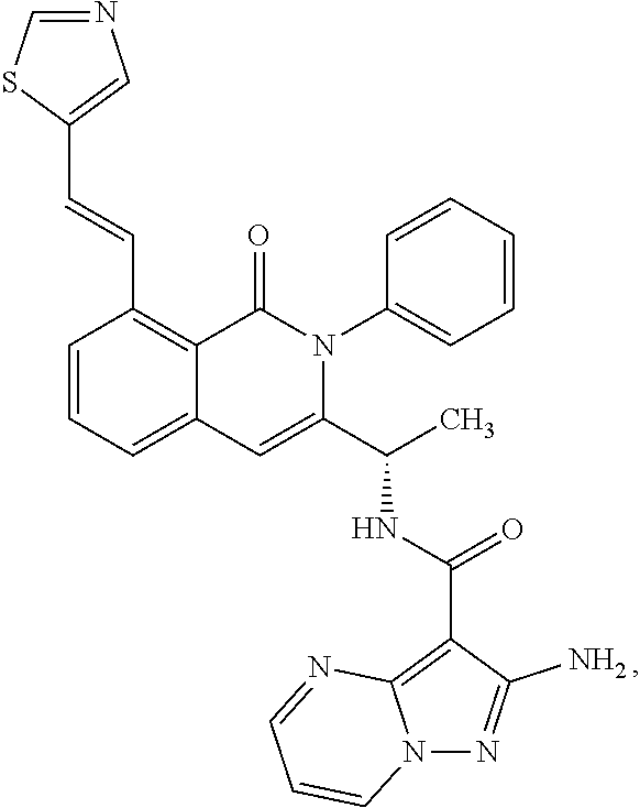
C1=CC=C2C(=C1C=CC1=CN=CS1)C(=O)N(C1=CC=CC=C1)C(C(C)NC(=O)C1=C3N(N=C1N)C=CC=N3)=C2
